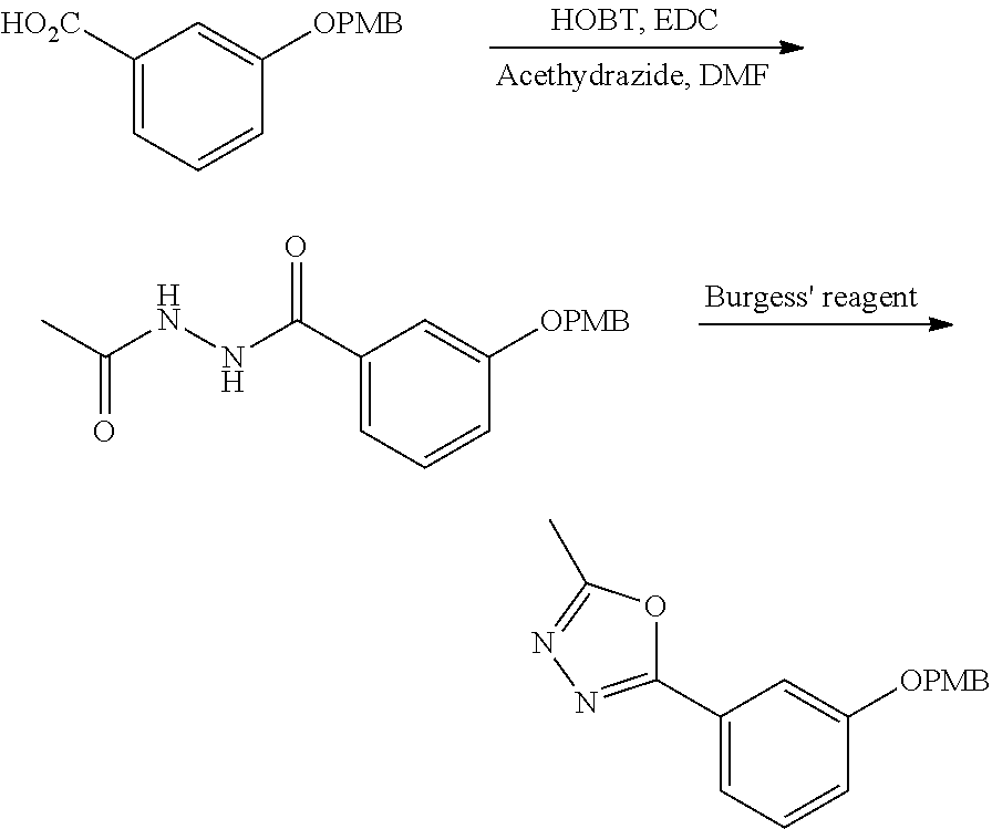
C1([HO2C])=CC=CC([OPMB])=C1.C1(C(NNC(C)=O)=O)=CC=CC([OPMB])=C1.C1(C2=NN=C(C)O2)=CC=CC([OPMB])=C1
